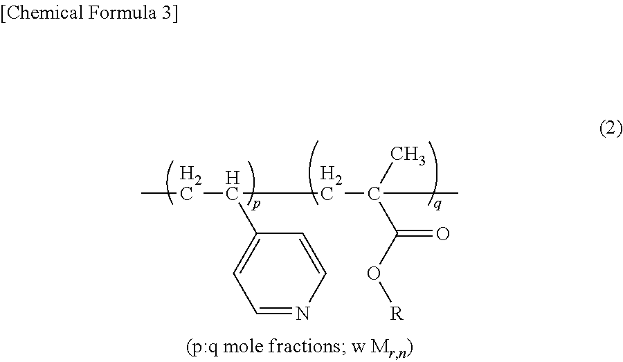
C1=NC=CC(C(CC)CC(C(=O)O[R])(C)C)=C1
